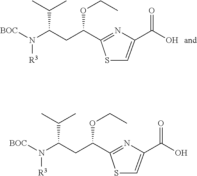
[BOC]N(C(CC(C1=NC(C(O)=O)=CS1)OCC)C(C)C)[R3].[BOC]N(C(CC(C1=NC(C(O)=O)=CS1)OCC)C(C)C)[R3]
